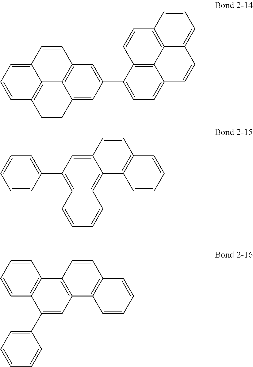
C1=C(C2=CC=C3C4=C2C=CC2=C4C(=CC=C2)C=C3)C=C2C3=C1C=CC1=CC=CC(=C31)C=C2.C1=CC(C2=C3C(=C4C(=C2)C=CC2=C4C=CC=C2)C=CC=C3)=CC=C1.C12=C(C3=C(C=C1C1=CC=CC=C1)C1=C(C=C3)C=CC=C1)C=CC=C2
